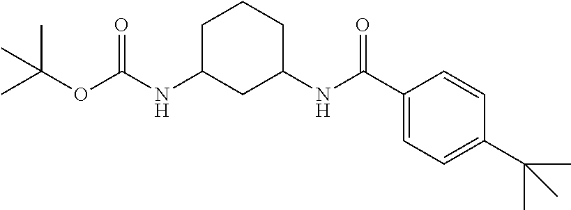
N(C1CC(NC(C2=CC=C(C(C)(C)C)C=C2)=O)CCC1)C(OC(C)(C)C)=O
